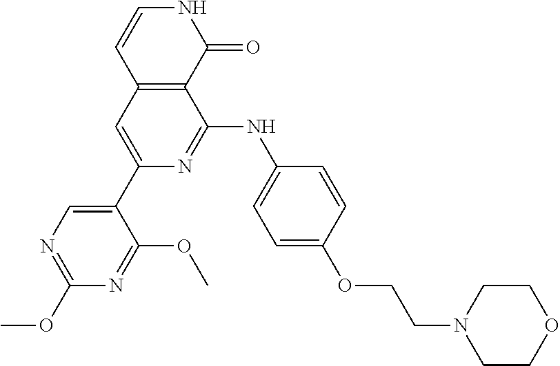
C1=CC2=C(C(=O)N1)C(NC1=CC=C(OCCN3CCOCC3)C=C1)=NC(C1=CN=C(OC)N=C1OC)=C2
